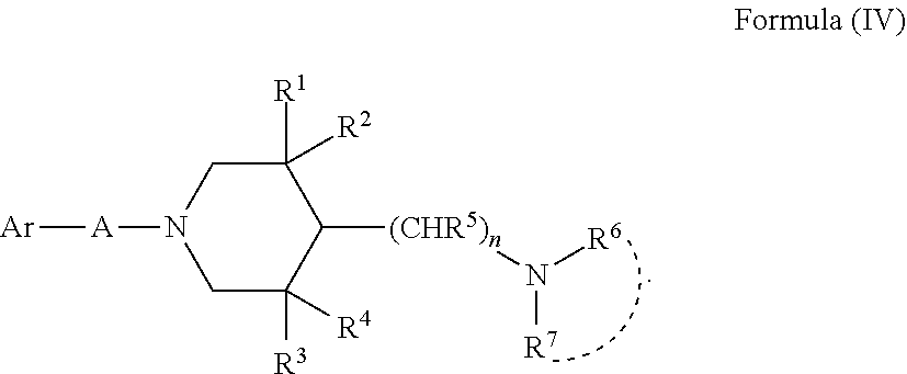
[Ar][A]N1CC([R3])([R4])C([(CHR5)n]N([R6])[R7])C([R1])([R2])C1
